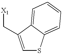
C1=C(C[X1])C2=CC=CC=C2S1
